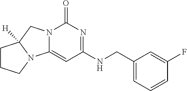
C1(CNC2=NC(=O)N3C(=C2)N2C([H])(C3)CCC2)=CC=CC(F)=C1
